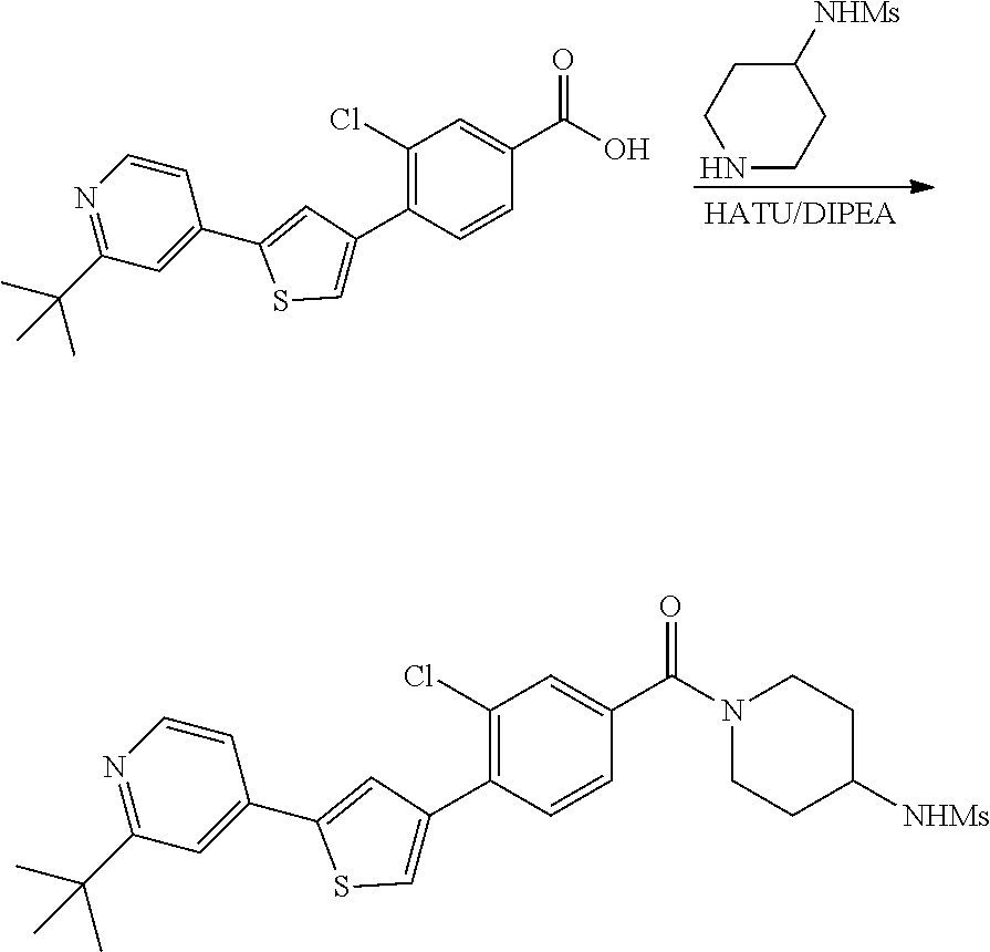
C1CNCCC1[NHMs].C1(Cl)=C(C2=CSC(C3=CC(C(C)(C)C)=NC=C3)=C2)C=CC(C(O)=O)=C1.C1(Cl)=C(C2=CSC(C3=CC(C(C)(C)C)=NC=C3)=C2)C=CC(C(N2CCC([NHMs])CC2)=O)=C1
